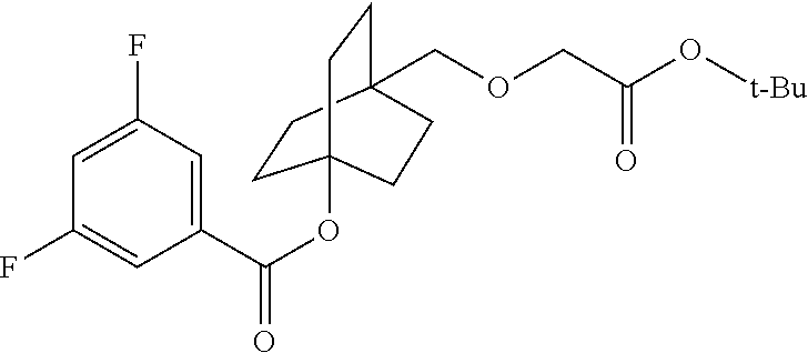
C1=C(C(OC23CCC(COCC(O[t-Bu])=O)(CC2)CC3)=O)C=C(F)C=C1F
